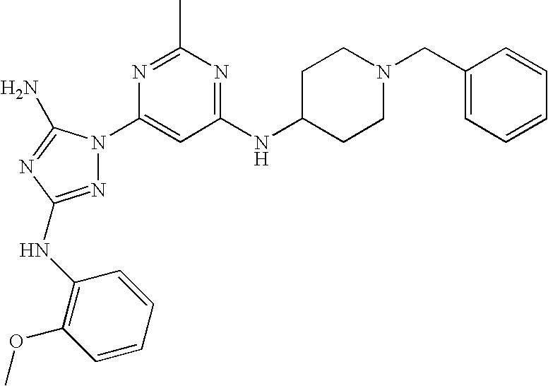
N1=C(NC2=C(OC)C=CC=C2)N=C(N)N1C1=CC(NC2CCN(CC3=CC=CC=C3)CC2)=NC(C)=N1
